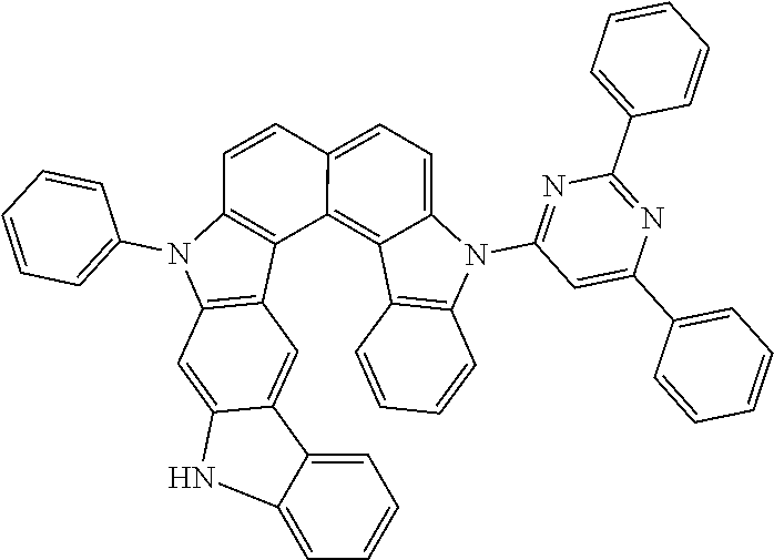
C1=C2C(=C3C(=C1)N(C1=NC(C4=CC=CC=C4)=NC(C4=CC=CC=C4)=C1)C1=C3C=CC=C1)C1=C(N(C3=CC=CC=C3)C3=C1C=C1C(=C3)NC3=CC=CC=C13)C=C2
